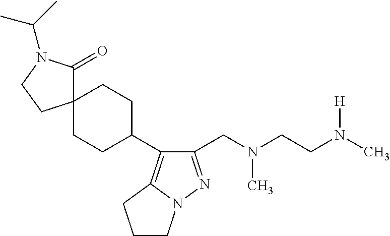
C1(CN(CCN(C)[H])C)=NN2C(=C1C1CCC3(CC1)C(=O)N(C(C)C)CC3)CCC2
